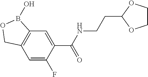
C12=C(C=C(F)C(C(NCCC3OCCO3)=O)=C1)COB2O
